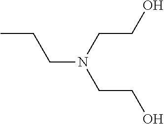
C(N(CCO)CCO)CC
